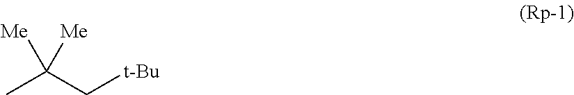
CC(C[t-Bu])([Me])[Me]
